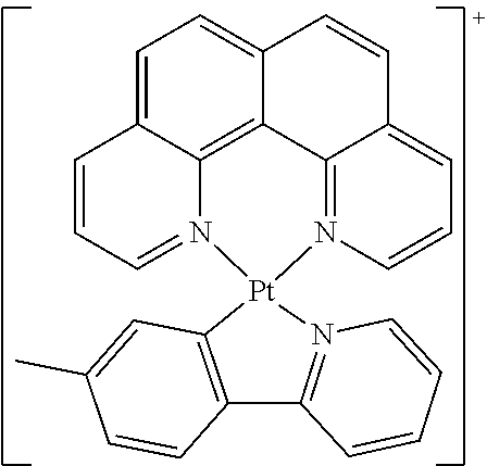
C1=C2C3=C4C(=C1)C=CC1=CC=CN(=C41)[Pt]1(N3=CC=C2)C2=C(C3=N1C=CC=C3)C=CC(C)=C2
